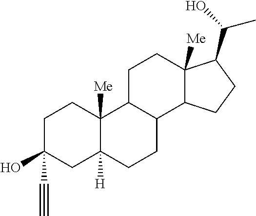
C1C(O)(C#C)CC2([H])C([Me])(C1)C1C(CC2)C2C([Me])(CC1)C(C(O)C)CC2
